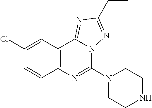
C1(Cl)=CC2=C(C=C1)N=C(N1CCNCC1)N1C2=NC(CC)=N1
